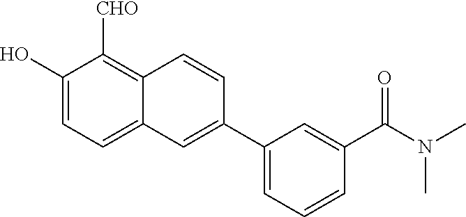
C1(O)=CC=C2C(=C1[CHO])C=CC(C1=CC=CC(C(N(C)C)=O)=C1)=C2
